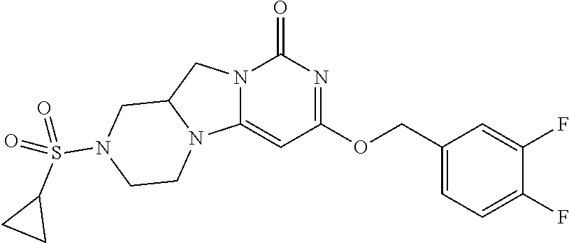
C1(COC2=NC(=O)N3C(=C2)N2C(C3)CN(S(=O)(C3CC3)=O)CC2)=CC=C(F)C(F)=C1
